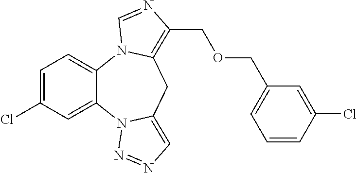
C1=C(Cl)C=C2C(=C1)N1C(=C(COCC3=CC=CC(Cl)=C3)N=C1)CC1=CN=NN21
